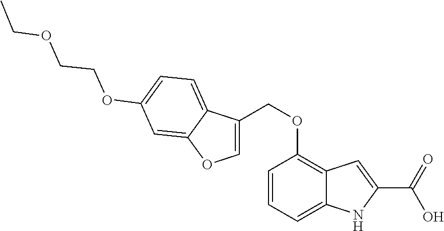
C(OC1=C2C(=CC=C1)NC(C(=O)O)=C2)C1=COC2=CC(OCCOCC)=CC=C12
